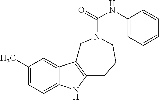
C1(C)=CC=C2C(=C1)C1=C(N2)CCCN(C(=O)NC2=CC=CC=C2)C1
